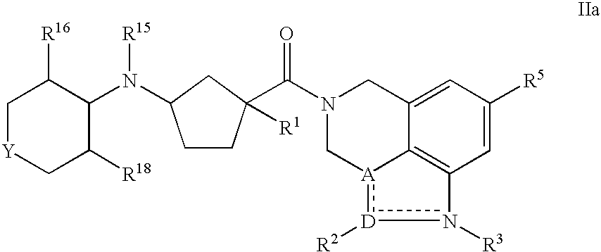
N(C1CCC(C(N2C[A]3:[D]([R2])n([R3])C4=C3C(=CC([R5])=C4)C2)=O)([R1])C1)(C1C([R16])C[Y]CC1[R18])[R15]
